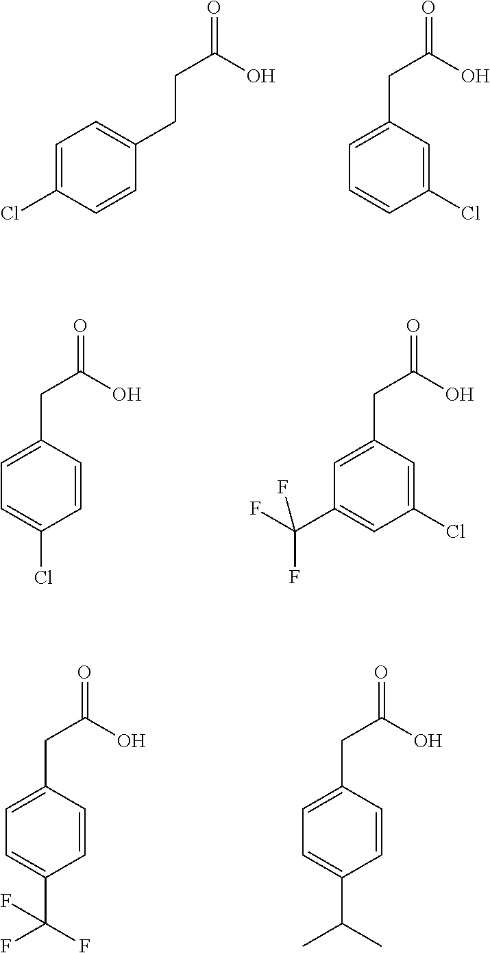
C1=C(Cl)C=CC(CCC(=O)O)=C1.C1=C(CC(=O)O)C=C(Cl)C=C1.C1=C(CC(=O)O)C=CC(Cl)=C1.C1=C(CC(=O)O)C=C(Cl)C=C1C(F)(F)F.C1=C(CC(=O)O)C=CC(C(C)C)=C1.C1=C(CC(=O)O)C=CC(C(F)(F)F)=C1
